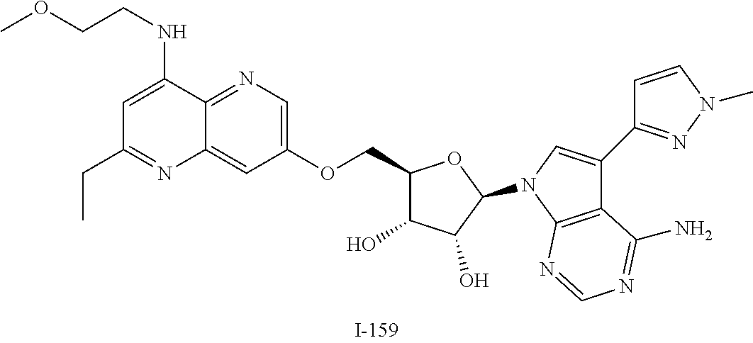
C1(COC2=CN=C3C(=C2)N=C(CC)C=C3NCCOC)C(O)C(O)C(N2C=C(C3=NN(C)C=C3)C3=C2N=CN=C3N)O1
